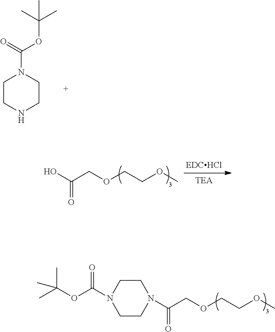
N1(C(=O)COCCOC)CCN(C(=O)OC(C)(C)C)CC1.C1CNCCN1C(=O)OC(C)(C)C.OC(=O)COCCOC
